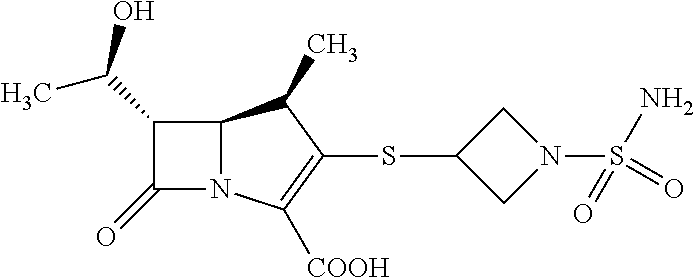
C12N(C([COOH])=C(SC3CN(S(N)(=O)=O)C3)C1C)C(=O)C2C(O)C
